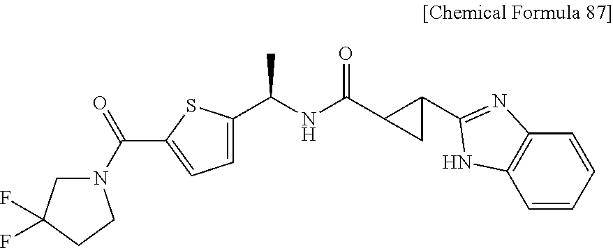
C1=C(C(NC(C2CC2C2=NC3=C(C=CC=C3)N2)=O)C)SC(C(N2CC(F)(F)CC2)=O)=C1
